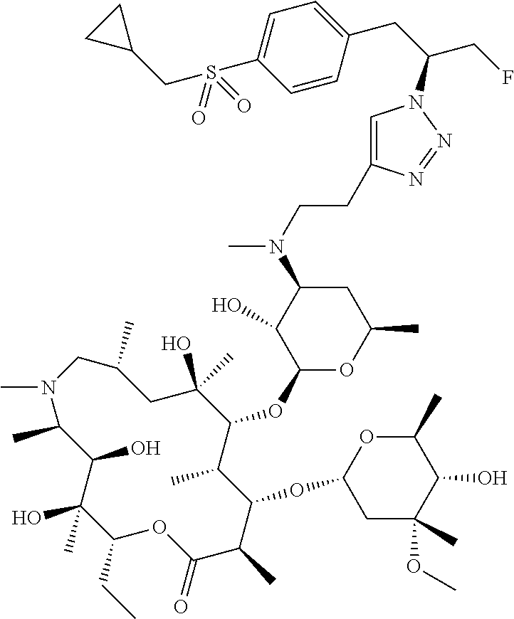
C1(O)(C)C(CC)OC(=O)C(C)C(OC2CC(OC)(C)C(O)C(C)O2)C(C)C(OC2OC(C)CC(N(C)CCC3=CN(C(CF)CC4=CC=C(S(CC5CC5)(=O)=O)C=C4)N=N3)C2O)C(O)(C)CC(C)CN(C)C(C)C1O
